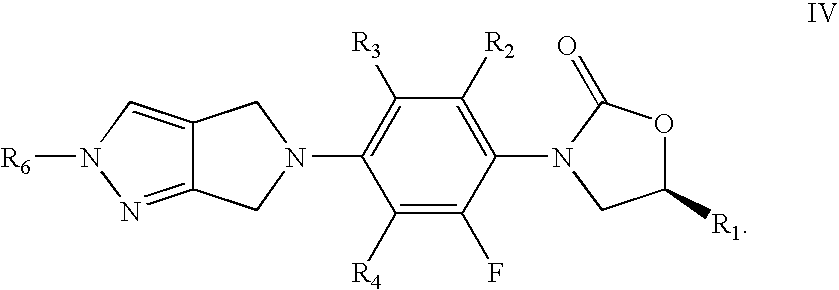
C1([R1])OC(=O)N(C2=C([R2])C([R3])=C(N3CC4=NN([R6])C=C4C3)C([R4])=C2F)C1
